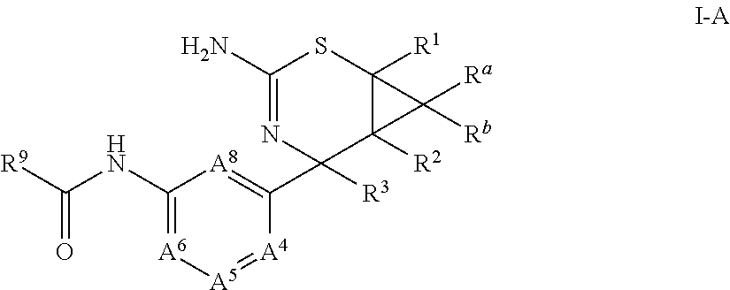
C1(NC([R9])=O)=[A6][A5]=[A4]C(C2([R3])N=C(N)SC3([R1])C2([R2])C3([Ra])[Rb])=[A8]1
